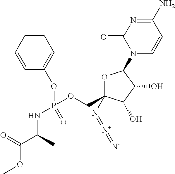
N1(C2OC(N=[N+]=[N-])(COP(NC(C)C(OC)=O)(=O)OC3=CC=CC=C3)C(O)C2O)C=CC(N)=NC1=O
